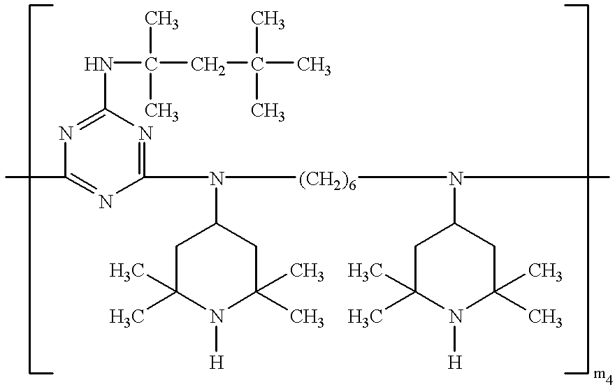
CC1=NC(N([(CH2)6]N(C2CC(C)(C)N([H])C(C)(C)C2)C)C2CC(C)(C)N([H])C(C)(C)C2)=NC(NC(CC(C)(C)C)(C)C)=N1
